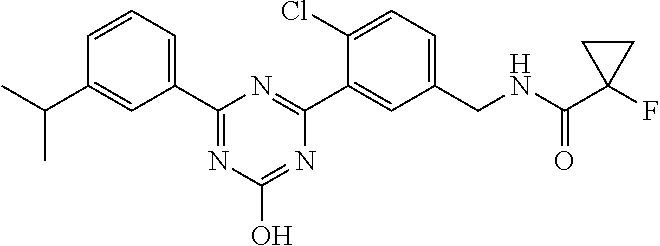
C1(CNC(C2(F)CC2)=O)=CC=C(Cl)C(C2=NC(C3=CC=CC(C(C)C)=C3)=NC(O)=N2)=C1
